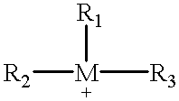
[R1][M]([R3])[R2]
